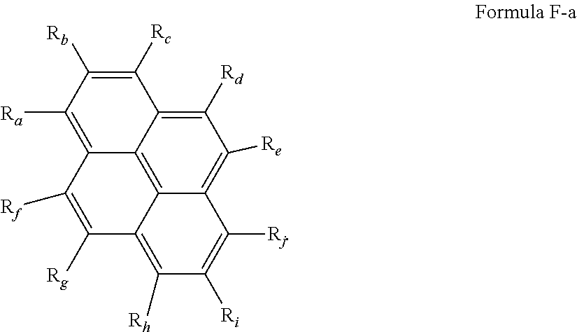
C12=C([Ra])C([Rb])=C([Rc])C3=C([Rd])C([Re])=C4C(=C13)C(=C([Rh])C([Ri])=C4[Rj])C([Rg])=C2[Rf]
